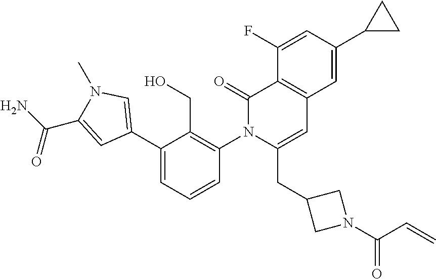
C1(C2=CN(C)C(C(N)=O)=C2)=CC=CC(N2C(CC3CN(C(C=C)=O)C3)=CC3=C(C2=O)C(F)=CC(C2CC2)=C3)=C1CO
